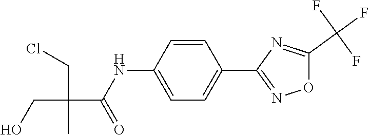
C1=C(NC(C(CCl)(CO)C)=O)C=CC(C2=NOC(C(F)(F)F)=N2)=C1
